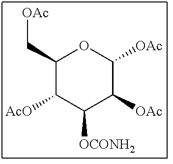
[OAc]CC1C([AcO])C([OCONH2])C([OAc])C([OAc])O1
